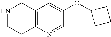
N1CCC2=C(C1)C=C(OC1CCC1)C=N2
